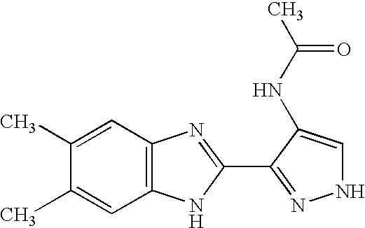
C1(C)=CC2=C(C=C1C)NC(C1=NNC=C1NC(C)=O)=N2
